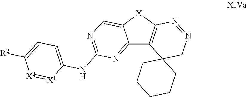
C12=NC(NC3=CC=C([R2])[X2]=[X1]3)=NC=C1[X]C1=C2C2(CN=N1)CCCCC2
